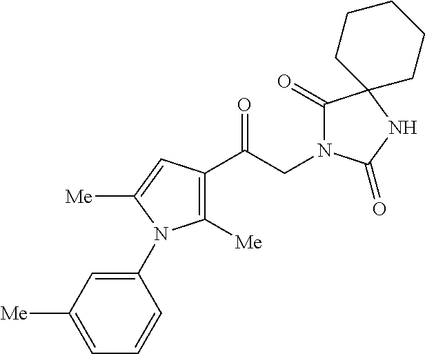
C1([Me])=C(C(CN2C(=O)C3(NC2=O)CCCCC3)=O)C=C([Me])N1C1=CC([Me])=CC=C1
